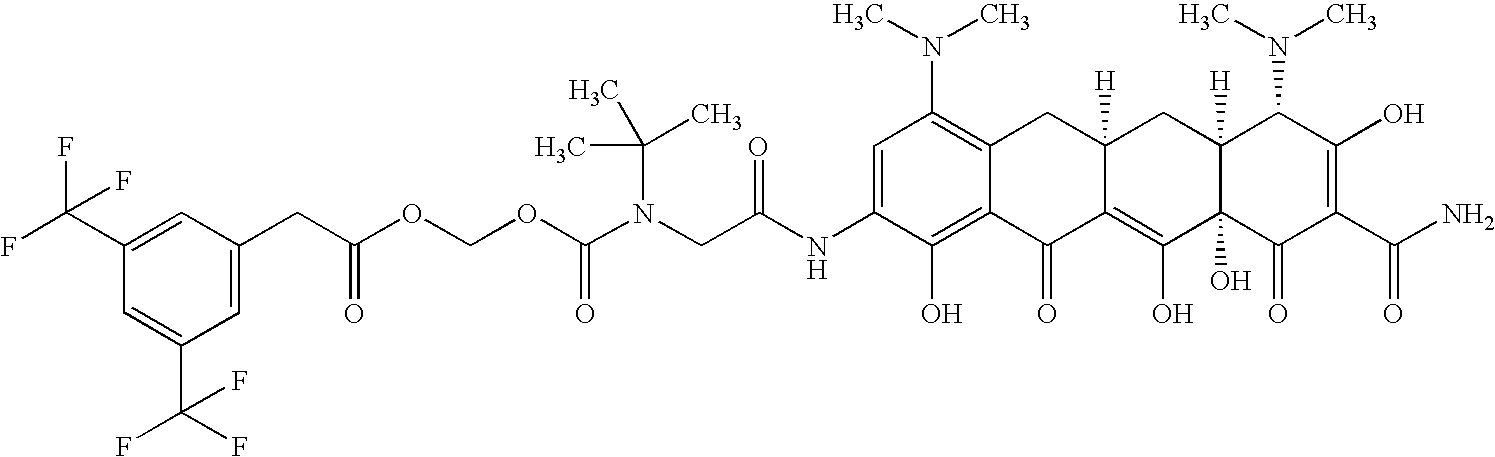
N(CC(NC1=CC(N(C)C)=C2C(=C1O)C(=O)C1=C(O)C3(O)C([H])(CC1([H])C2)C(N(C)C)C(O)=C(C(N)=O)C3=O)=O)(C(OCOC(=O)CC1=CC(C(F)(F)F)=CC(C(F)(F)F)=C1)=O)C(C)(C)C
